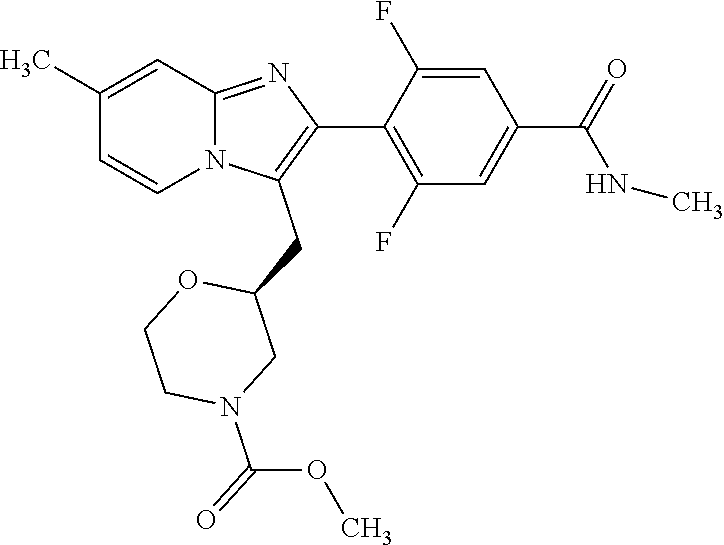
C1(C)=CC2=NC(C3=C(F)C=C(C(=O)NC)C=C3F)=C(CC3OCCN(C(=O)OC)C3)N2C=C1
